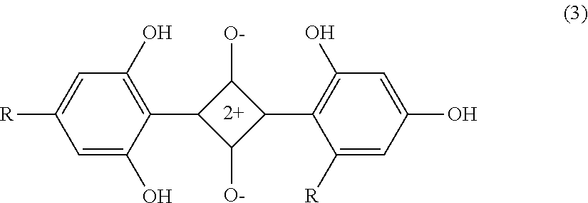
C1([O-])C(C2=C(O)C=C([R])C=C2O)C([O-])C1C1=C(O)C=C(O)C=C1[R]
